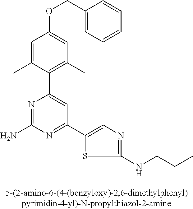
C1=C(C)C(C2=CC(C3=CN=C(NCCC)S3)=NC(N)=N2)=C(C)C=C1OCC1=CC=CC=C1
